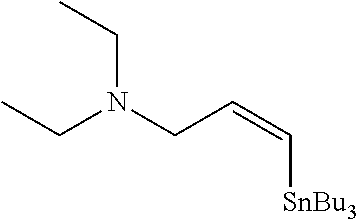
[SnBu3]C=CCN(CC)CC
